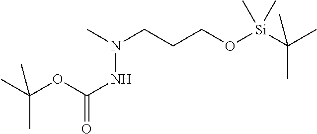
C(C)(C)(OC(NN(CCCO[Si](C(C)(C)C)(C)C)C)=O)C
